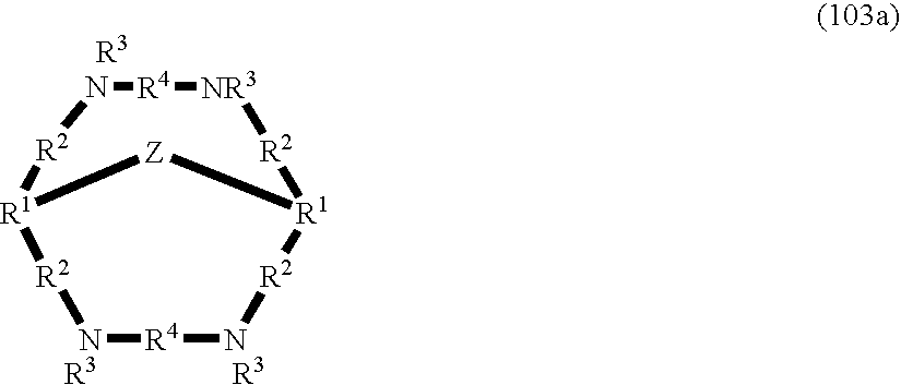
N1[R4][NR3][R2][R1]2[R2][N R3][R4]N[R2][R1]([R2]1)[Z]2.[ R3]
